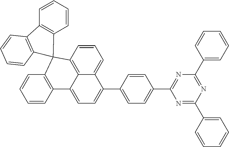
C1=CC2=C3C(=C1)C(C1=CC=C(C4=NC(C5=CC=CC=C5)=NC(C5=CC=CC=C5)=N4)C=C1)=CC=C3C1=C(C=CC=C1)C21C2=C(C=CC=C2)C2=C1C=CC=C2
